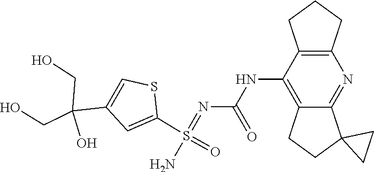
C1C2(CC2)C2=NC3=C(C(NC(N=S(N)(=O)C4=CC(C(CO)(O)CO)=CS4)=O)=C2C1)CCC3
